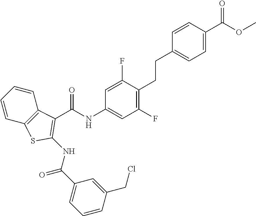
C1(F)=C(CCC2=CC=C(C(OC)=O)C=C2)C(F)=CC(NC(C2=C(NC(C3=CC=CC(CCl)=C3)=O)SC3=C2C=CC=C3)=O)=C1
